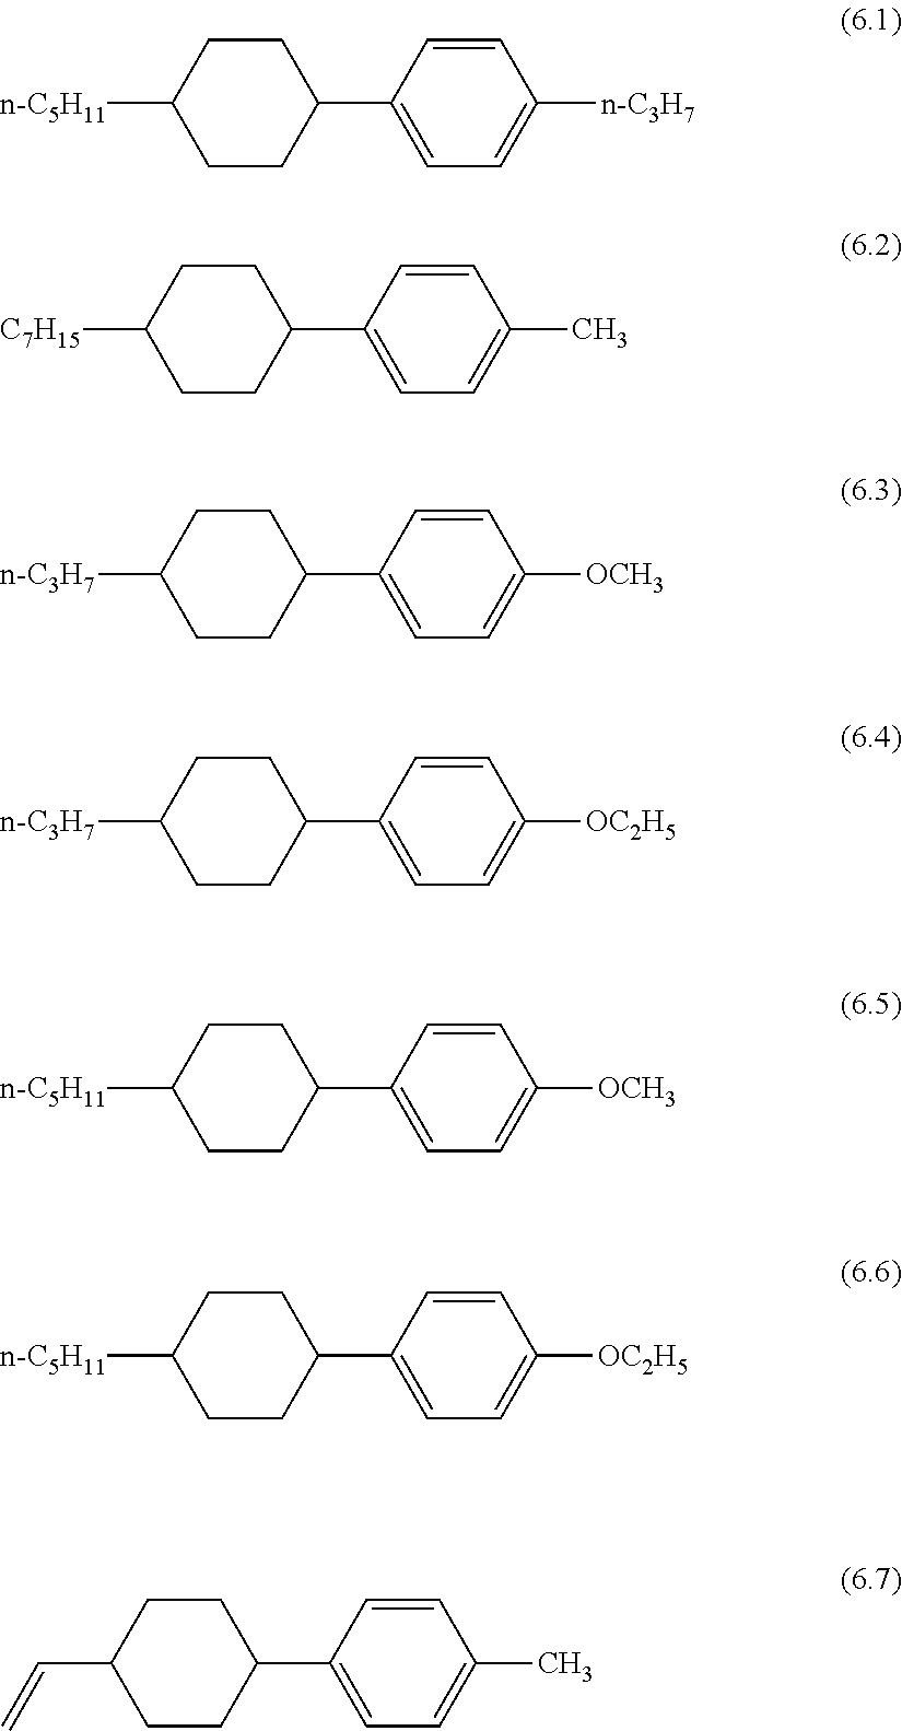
[n-C5H11]C1CCC(C2=CC=C([n-C3H7])C=C2)CC1.[C7H15]C1CCC(C2=CC=C(C)C=C2)CC1.[n-C3H7]C1CCC(C2=CC=C([OCH3])C=C2)CC1.[n-C3H7]C1CCC(C2=CC=C([OC2H5])C=C2)CC1.[n-C5H11]C1CCC(C2=CC=C([OCH3])C=C2)CC1.[n-C5H11]C1CCC(C2=CC=C([OC2H5])C=C2)CC1.C(C1CCC(C2=CC=C(C)C=C2)CC1)=C
